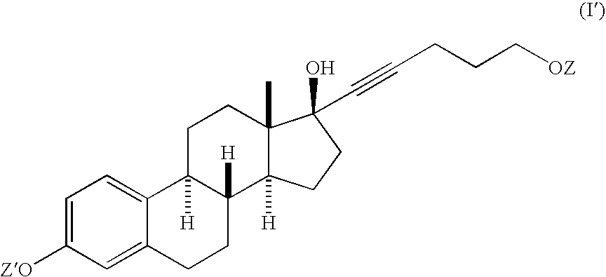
C1=C([ZO])C=C2C(=C1)C1([H])C([H])(CC2)C2([H])C(C)(CC1)C(O)(C#CCCC[OZ])CC2
